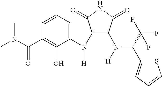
C1(N(C2=CC=CC(C(N(C)C)=O)=C2O)[H])=C(N(C(C2=CC=CS2)C(F)(F)F)[H])C(=O)NC1=O
